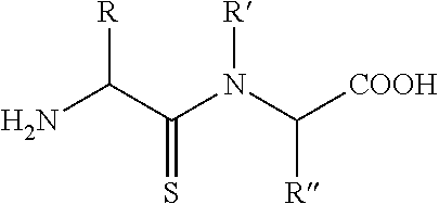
NC(C(N(C([COOH])[R])[R])=S)[R]
